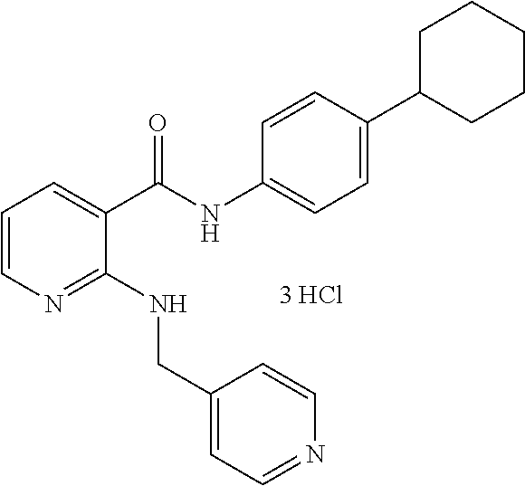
C1=CN=C(NCC2=CC=NC=C2)C(C(NC2=CC=C(C3CCCCC3)C=C2)=O)=C1
